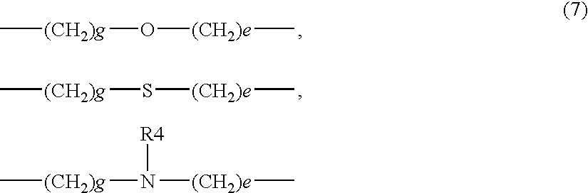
C[(CH2)g]O[(CH2)e]C.C[(CH2)g]S[(CH2)e]C.C[(CH2)g]N([(CH2)e]C)[R4]
